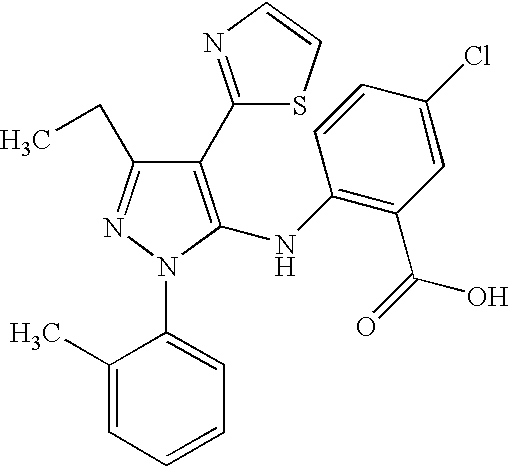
C1(C2=NC=CS2)=C(NC2=C(C(=O)O)C=C(Cl)C=C2)N(C2=CC=CC=C2C)N=C1CC
